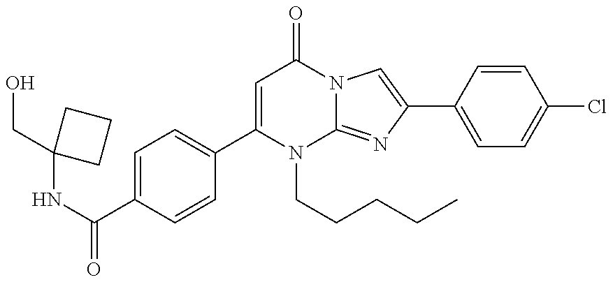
C(C1(NC(=O)C2=CC=C(C3=CC(=O)N4C(=NC(C5=CC=C(Cl)C=C5)=C4)N3CCCCC)C=C2)CCC1)O
